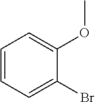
C1=CC=C(Br)C(OC)=C1
